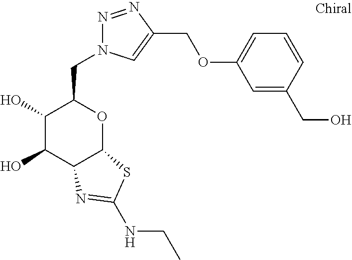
C1(O)C(O)C2C(OC1CN1N=NC(COC3=CC=CC(CO)=C3)=C1)SC(NCC)=N2
